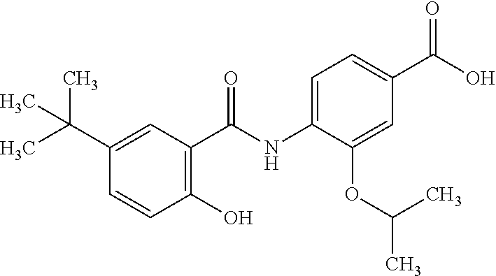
C1=C(C(C)(C)C)C=CC(O)=C1C(NC1=CC=C(C(O)=O)C=C1OC(C)C)=O
